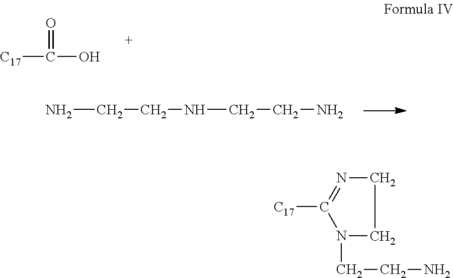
[C17]C(=O)O.NCCNCCN.N1(CCN)CCN=C1[C17]
